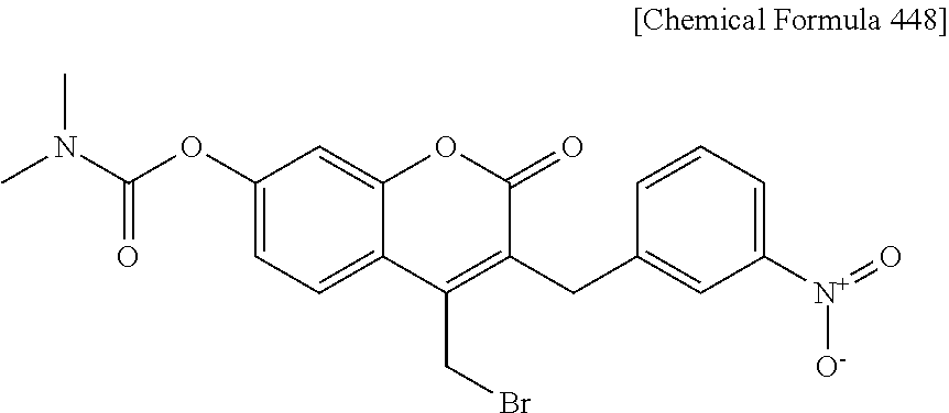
CN(C(=O)OC1=CC=C2C(=C1)OC(=O)C(CC1=CC([N+](=O)[O-])=CC=C1)=C2CBr)C
